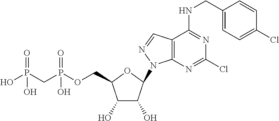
OP(CP(OCC1C(O)C(O)C(N2C3=C(C=N2)C(NCC2=CC=C(Cl)C=C2)=NC(Cl)=N3)O1)(O)=O)(O)=O
